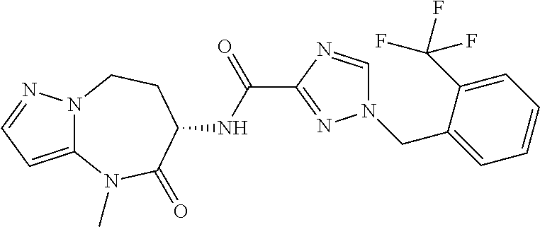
C12=CC=NN1CCC(NC(=O)C1=NN(CC3=CC=CC=C3C(F)(F)F)C=N1)C(=O)N2C
